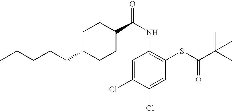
C(NC1=C(SC(C(C)(C)C)=O)C=C(Cl)C(Cl)=C1)(=O)C1CCC(CCCCC)CC1
